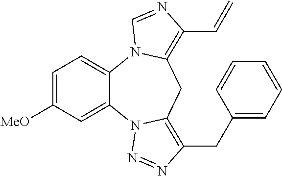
C1=C([MeO])C=C2C(=C1)N1C(=C(C=C)N=C1)CC1=C(CC3=CC=CC=C3)N=NN21
